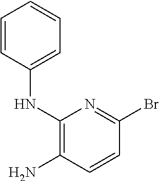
C1(NC2=CC=CC=C2)=C(N)C=CC(Br)=N1
